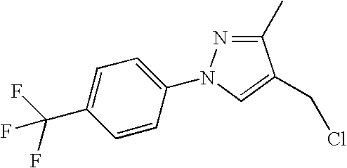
C1(C)=NN(C2=CC=C(C(F)(F)F)C=C2)C=C1CCl
